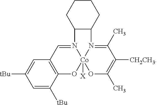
C12=C(C=N3[Co]4([X])(O1)OC(C)=C([CH2CH3])C(C)=N4C1C3CCCC1)C=C([tBu])C=C2[tBu]
